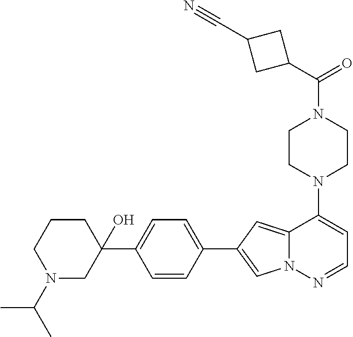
N1(C2=CC=NN3C2=CC(C2=CC=C(C4(O)CCCN(C(C)C)C4)C=C2)=C3)CCN(C(=O)C2CC(C#N)C2)CC1
